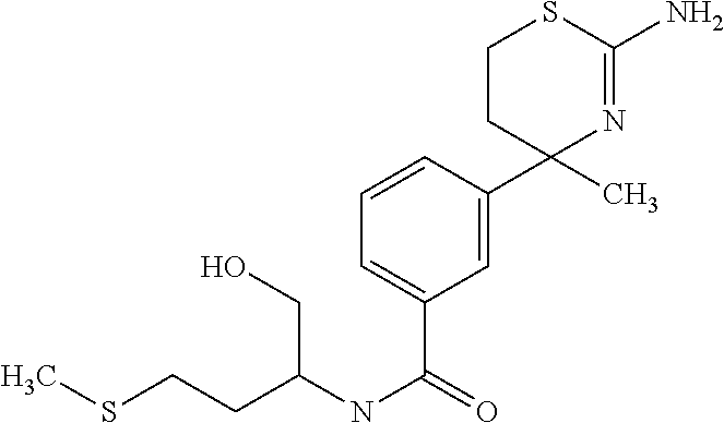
C1=CC(C2(C)N=C(N)SCC2)=CC(C(=O)NC(CCSC)CO)=C1
